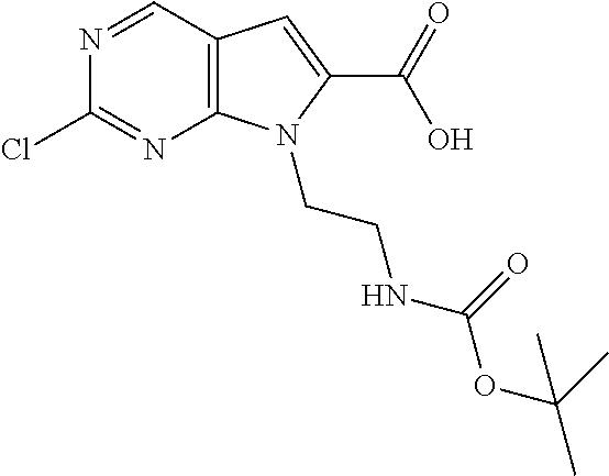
C12=C(C=NC(Cl)=N1)C=C(C(O)=O)N2CCNC(=O)OC(C)(C)C
